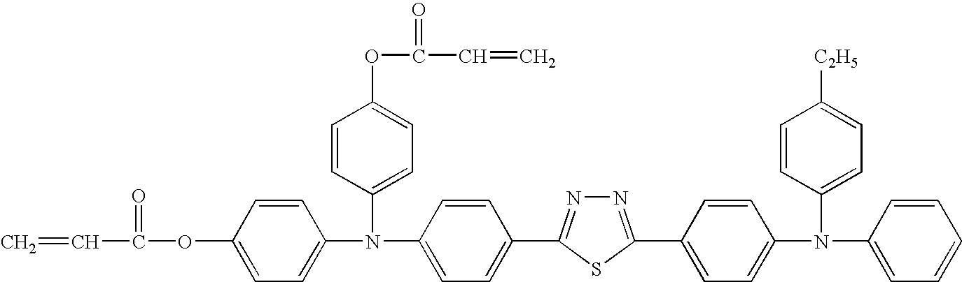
C=CC(=O)OC1=CC=C(N(C2=CC=C(OC(=O)C=C)C=C2)C2=CC=C(C3=NN=C(C4=CC=C(N(C5=CC=C([C2H5])C=C5)C5=CC=CC=C5)C=C4)S3)C=C2)C=C1
